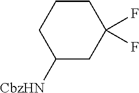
C1([CbzHN])CC(F)(F)CCC1
